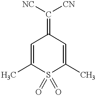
C1=C(C)S(=O)(=O)C(C)=CC1=C([NC])[CN]
